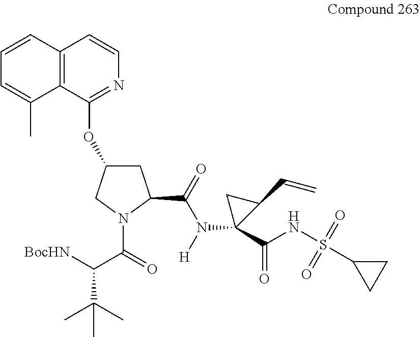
C12=C(C(OC3CC(C(=O)N([H])C4(C(NS(C5CC5)(=O)=O)=O)C(C=C)C4)N(C(=O)C([BocHN])C(C)(C)C)C3)=NC=C1)C(C)=CC=C2
